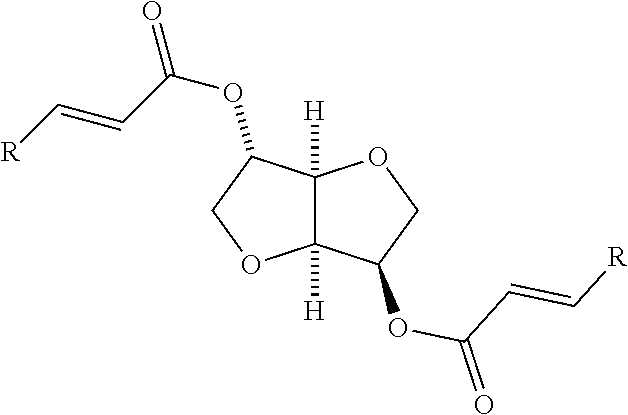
C([R])=CC(OC1C2([H])C([H])(OC1)C(OC(C=C[R])=O)CO2)=O
